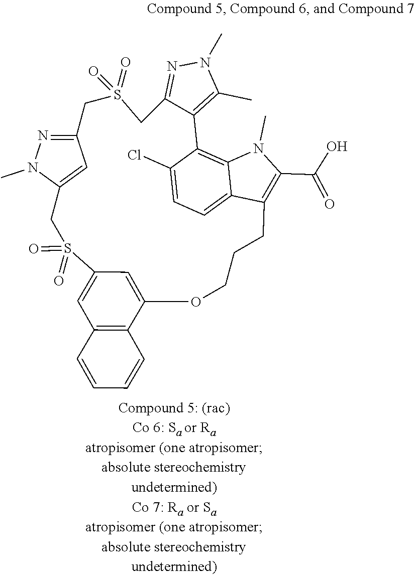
C12=NN(C)C(=C1)CS(=O)(=O)C1=CC3=C(C(=C1)OCCCC1=C(C(=O)O)N(C)C4=C(C(Cl)=CC=C14)C1=C(C)N(C)N=C1CS(=O)(=O)C2)C=CC=C3
